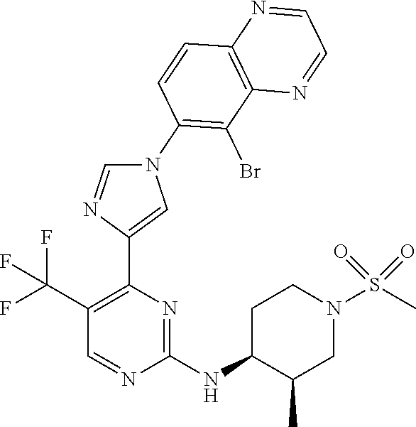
C1C(NC2=NC(C3=CN(C4=C(Br)C5=C(C=C4)N=CC=N5)C=N3)=C(C(F)(F)F)C=N2)C(C)CN(S(C)(=O)=O)C1
